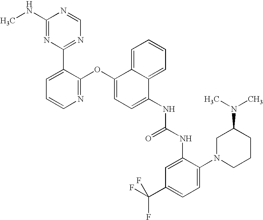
C1(NC)=NC(C2=CC=CN=C2OC2=CC=C(NC(NC3=CC(C(F)(F)F)=CC=C3N3CCCC(N(C)C)C3)=O)C3=CC=CC=C23)=NC=N1
